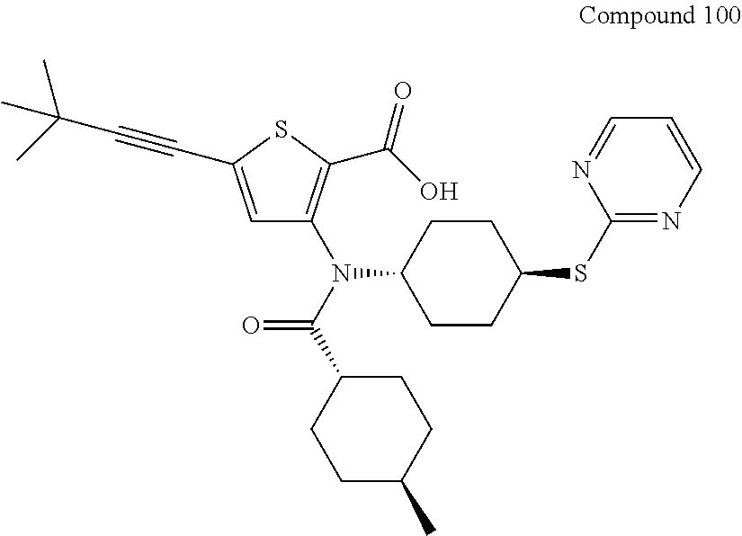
CC(C#CC1=CC(N(C(C2CCC(C)CC2)=O)C2CCC(SC3=NC=CC=N3)CC2)=C(C(O)=O)S1)(C)C
